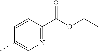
C1=CC(C(OCC)=O)=NC=C1C
